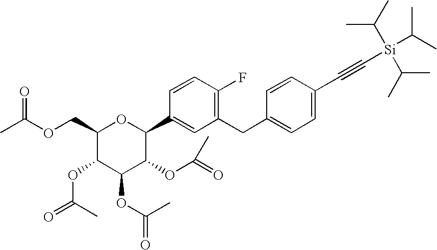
C1(COC(C)=O)C(OC(C)=O)C(OC(C)=O)C(OC(=O)C)C(C2=CC(CC3=CC=C(C#C[Si](C(C)C)(C(C)C)C(C)C)C=C3)=C(F)C=C2)O1
